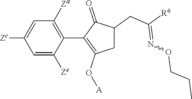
C1=C([Ze])C(C2=C(O[A])CC(CC([R6])=NOCCC)C2=O)=C([Za])C=C1[Zc]
